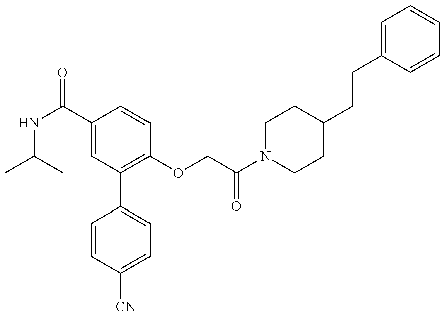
C1=CC([CN])=CC=C1C1=C(OCC(N2CCC(CCC3=CC=CC=C3)CC2)=O)C=CC(C(NC(C)C)=O)=C1
